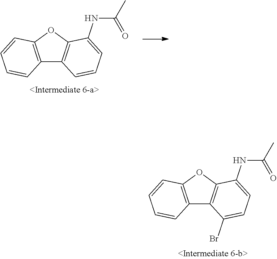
C12=C(OC3=C1C=CC=C3NC(C)=O)C=CC=C2.C12=C(OC3=C1C(Br)=CC=C3NC(C)=O)C=CC=C2
